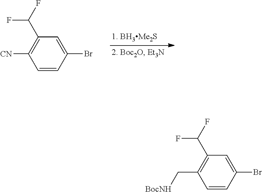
C1([CN])=C(C(F)F)C=C(Br)C=C1.C1(C[BocNH])=C(C(F)F)C=C(Br)C=C1
